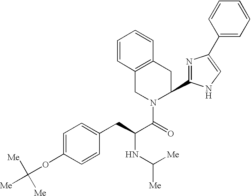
C1=CC2=C(C=C1)CC(C1=NC(C3=CC=CC=C3)=CN1)N(C(=O)C(NC([Me])[Me])CC1=CC=C(OC([Me])([Me])[Me])C=C1)C2
